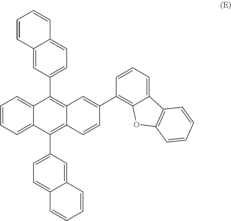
C1=CC=C2C(=C1)C(C1=CC=C3C(=C1)C=CC=C3)=C1C(=C2C2=CC=C3C(=C2)C=CC=C3)C=CC(C2=C3C(=CC=C2)C2=C(O3)C=CC=C2)=C1
